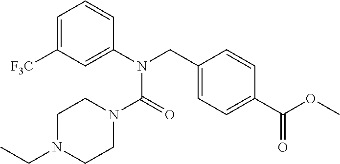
C1=C([F3C])C=C(N(CC2=CC=C(C(OC)=O)C=C2)C(=O)N2CCN(CC)CC2)C=C1
